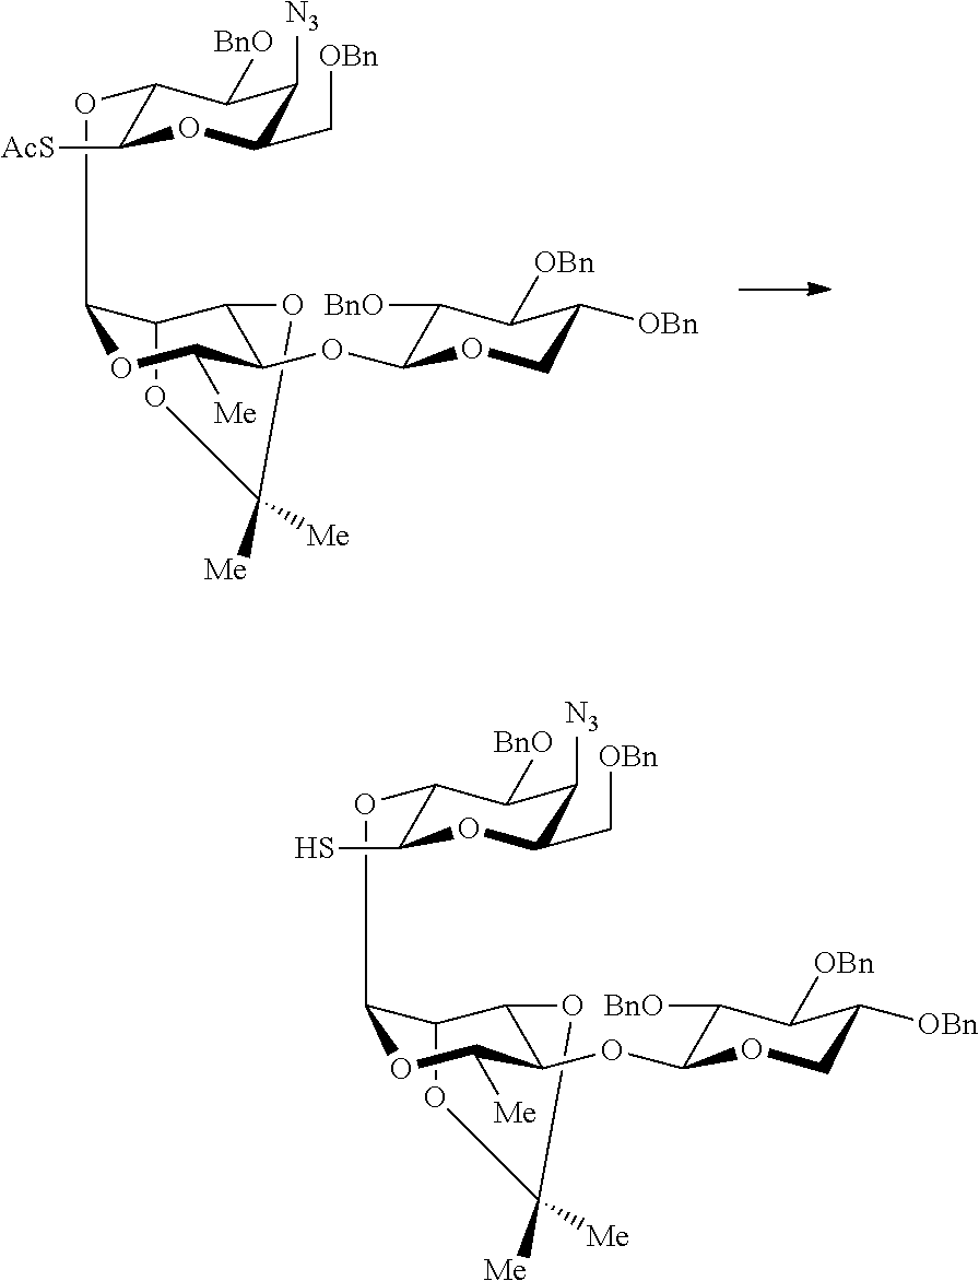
C1([Me])([Me])OC2C(OC3C([AcS])OC(C[OBn])C([N3])C3[BnO])OC([Me])C(OC3C([BnO])C([OBn])C([OBn])CO3)C2O1.C1([Me])([Me])OC2C(OC3C(S)OC(C[OBn])C([N3])C3[BnO])OC([Me])C(OC3C([BnO])C([OBn])C([OBn])CO3)C2O1
